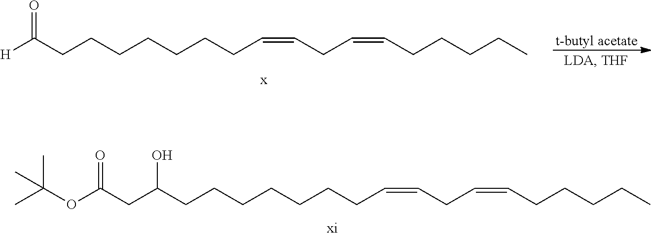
[t-butyl acetate].[H]C(CCCCCCCC=CCC=CCCCCC)=O.O(C(CC(CCCCCCCC=CCC=CCCCCC)O)=O)C(C)(C)C
